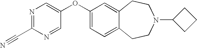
N1=C(C#N)N=CC(OC2=CC=C3C(=C2)CCN(C2CCC2)CC3)=C1
